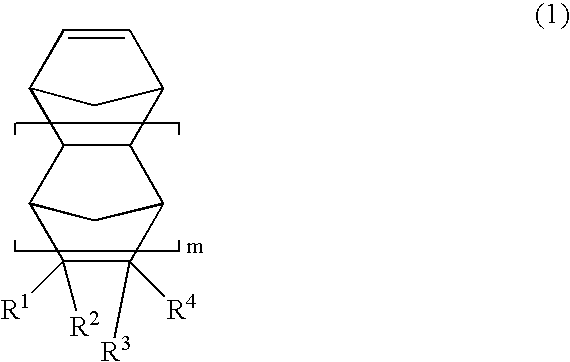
C1([R2])([R1])C([R4])([R3])C2CC1C1C2C2C=CC1C2
